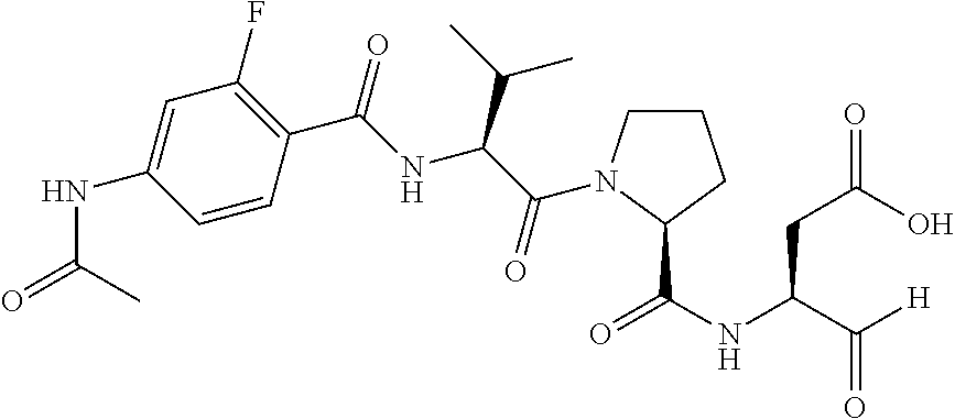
C1=C(NC(=O)C)C=CC(C(=O)NC(C(C)C)C(=O)N2CCCC2C(NC(C([H])=O)CC(=O)O)=O)=C1F
